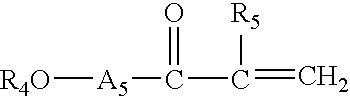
[A5]([R4O])C(=O)C([R5])=C
